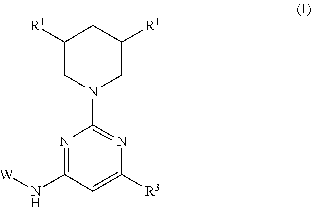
N1=C(N[W])C=C([R3])N=C1N1CC([R1])CC([R1])C1
